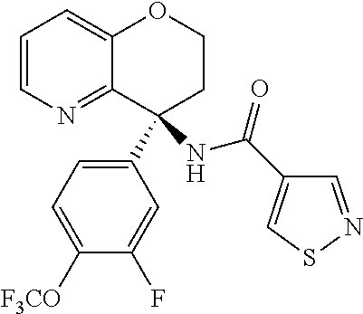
C1=CN=C2C(=C1)OCCC2(NC(=O)C1=CSN=C1)C1=CC=C([F3CO])C(F)=C1
